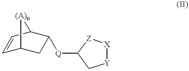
C1=CC2[(A)n]C1CC2[Q]C1C[Y][X][Z]1
